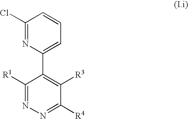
C1(C2=CC=CC(Cl)=N2)=C([R3])C([R4])=NN=C1[R1]
